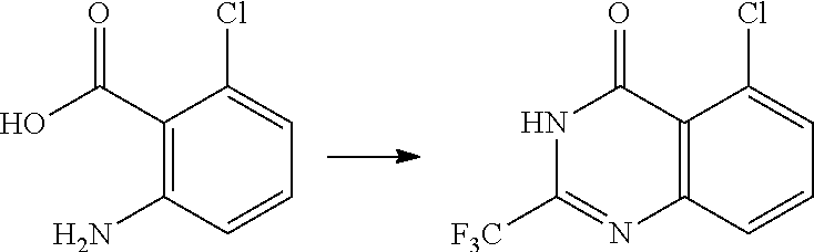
C1(C(O)=O)=C(N)C=CC=C1Cl.C12=C(C=CC=C1Cl)N=C([F3C])NC2=O
